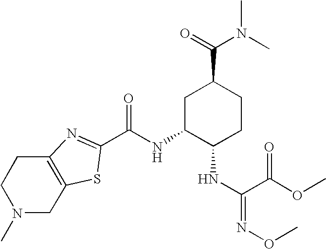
N1(C)CC2=C(CC1)N=C(C(NC1C(NC(=NOC)C(OC)=O)CCC(C(=O)N(C)C)C1)=O)S2
